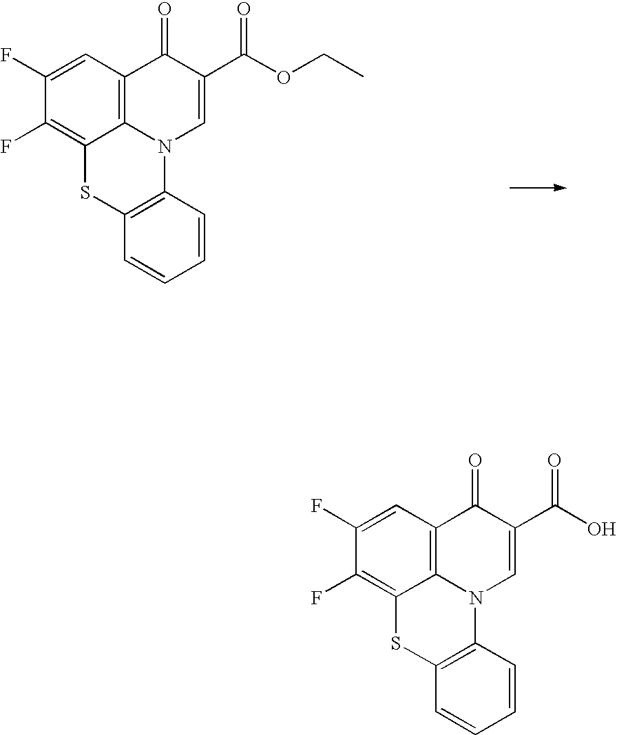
C1(F)=CC2=C3C(=C1F)SC1=C(N3C=C(C(OCC)=O)C2=O)C=CC=C1.C1(F)=CC2=C3C(=C1F)SC1=C(N3C=C(C(O)=O)C2=O)C=CC=C1
